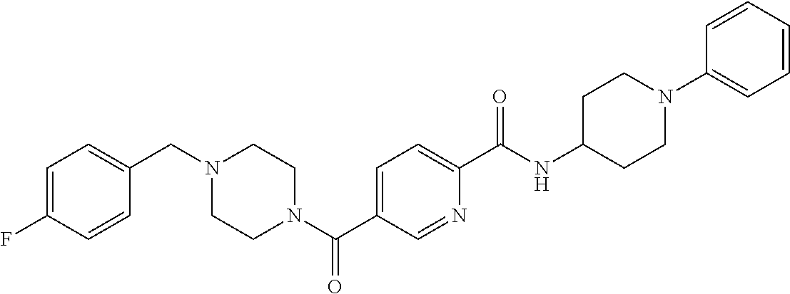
C1=C(F)C=CC(CN2CCN(C(C3=CC=C(C(NC4CCN(C5=CC=CC=C5)CC4)=O)N=C3)=O)CC2)=C1
